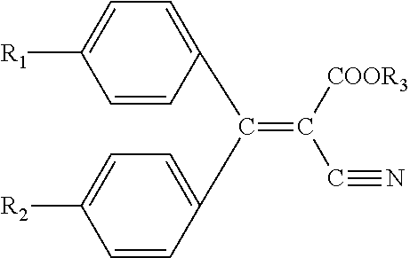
C1(C(=C([COOR3])C#N)C2=CC=C([R2])C=C2)=CC=C([R1])C=C1
